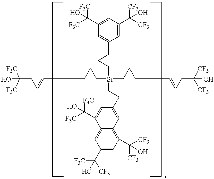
C(CC=CCCC[Si](CCCC=CCC([CF3])(O)[CF3])(CCCC1=CC(C([F3C])(O)[F3C])=CC(C([CF3])(O)[CF3])=C1)CCC1=CC2=C(C([CF3])(O)[CF3])C=C(C([CF3])(O)[F3C])C=C2C(C([F3C])(O)[F3C])=C1)([F3C])(O)[F3C]
